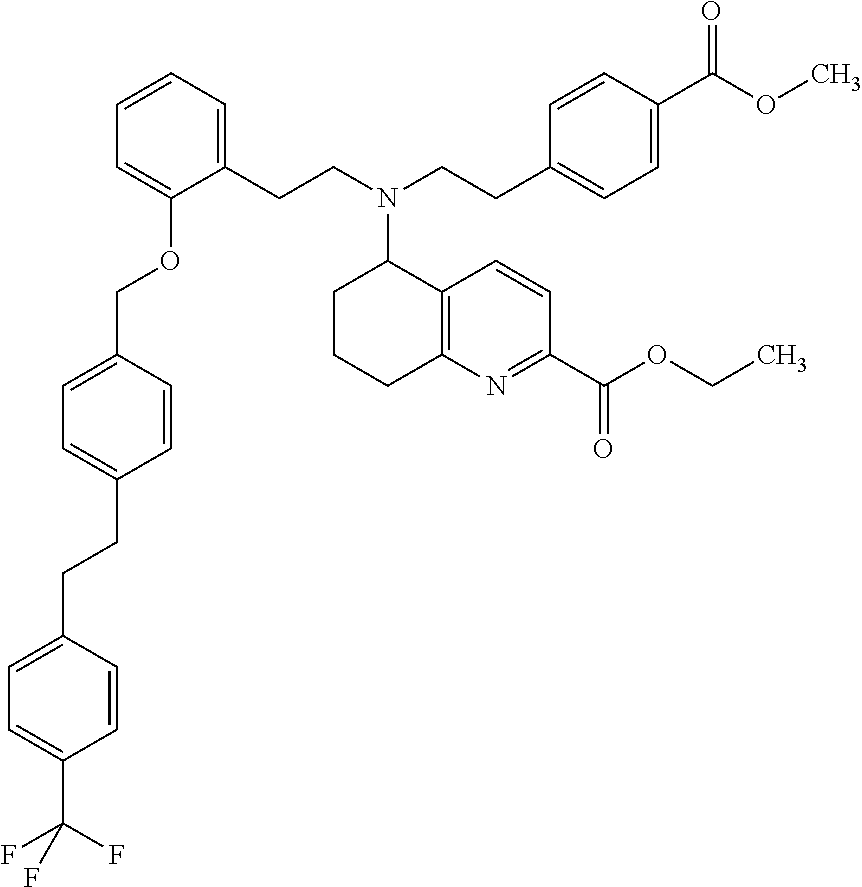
C(C1=CC=C(COC2=CC=CC=C2CCN(C2CCCC3=C2C=CC(C(OCC)=O)=N3)CCC2=CC=C(C(OC)=O)C=C2)C=C1)CC1=CC=C(C(F)(F)F)C=C1
